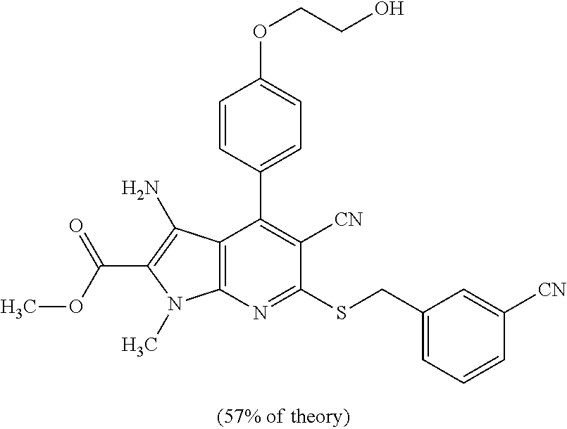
C12=C(N=C(SCC3=CC=CC([CN])=C3)C([CN])=C1C1=CC=C(OCCO)C=C1)N(C)C(C(OC)=O)=C2N
